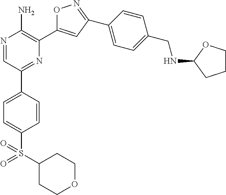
N1=CC(C2=CC=C(S(C3CCOCC3)(=O)=O)C=C2)=NC(C2=CC(C3=CC=C(CNC4CCCO4)C=C3)=NO2)=C1N
